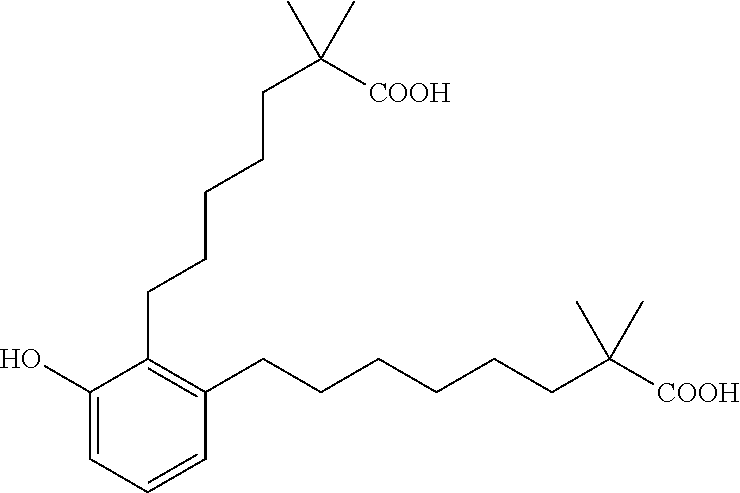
C1(CCCCCC([COOH])(C)C)=C(CCCCCCC([COOH])(C)C)C=CC=C1O
